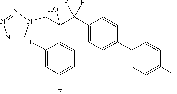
N1=CN(CC(C2=CC=C(F)C=C2F)(C(F)(F)C2=CC=C(C3=CC=C(F)C=C3)C=C2)O)N=N1
